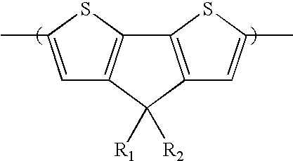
C12=C(C([R1])([R2])C3=C1SC(C)=C3)C=C(C)S2
